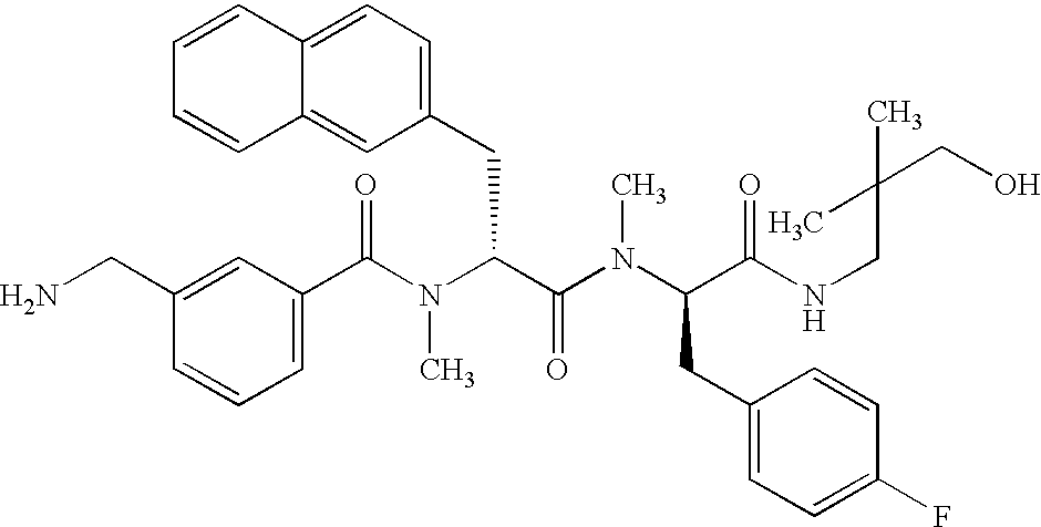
C1(C(N(C(C(N(C(CC2=CC=C(F)C=C2)C(NCC(CO)(C)C)=O)C)=O)CC2=CC=C3C(=C2)C=CC=C3)C)=O)=CC=CC(CN)=C1
